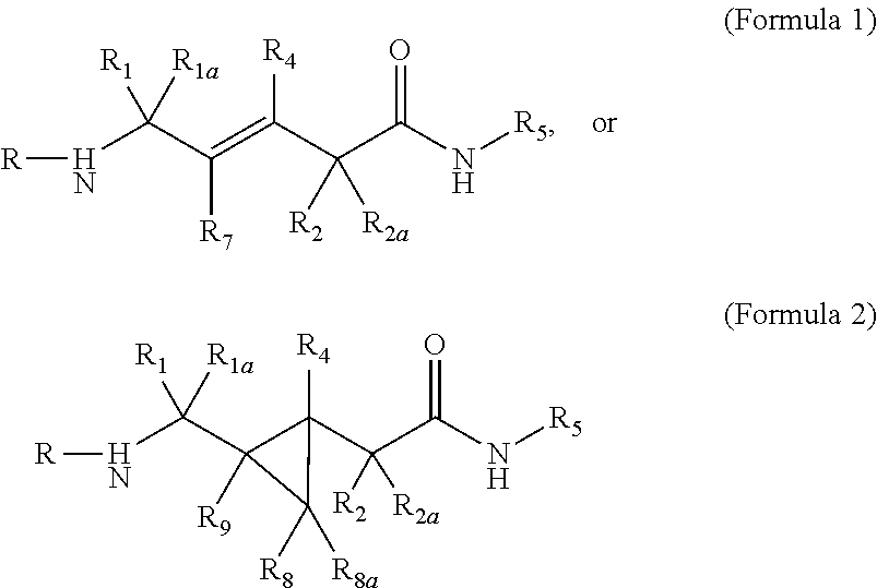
N(C(C(=C(C(C(N[R5])=O)([R2])[R2a])[R4])[R7])([R1])[R1a])[R].N(C(C1([R9])C(C(C(N[R5])=O)([R2])[R2a])([R4])C1([R8])[R8a])([R1])[R1a])[R]
